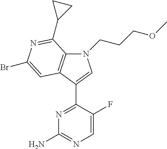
N1=C(C2=CN(CCCOC)C3=C2C=C(Br)N=C3C2CC2)C(F)=CN=C1N
